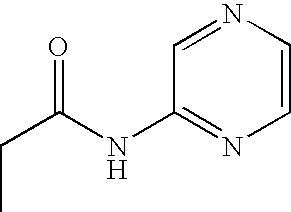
C(C(NC1=NC=CN=C1)=O)C
